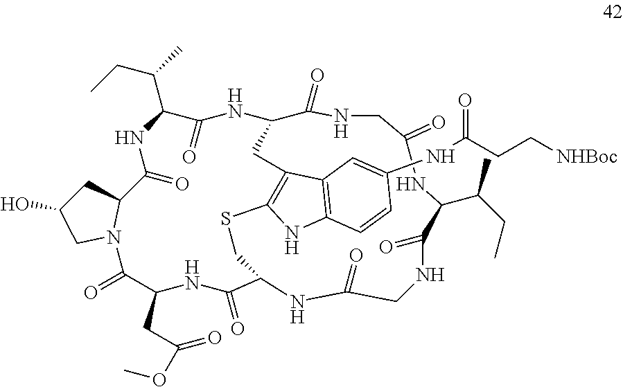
N1CC(=O)NC(C(CC)C)C(=O)NCC(=O)NC2C(=O)NC(CC(=O)OC)C(=O)N3C(CC(O)C3)C(=O)NC(C(C)CC)C(=O)NC(CC3=C(NC4=C3C=C(NC(CC[NHBoc])=O)C=C4)SC2)C1=O
